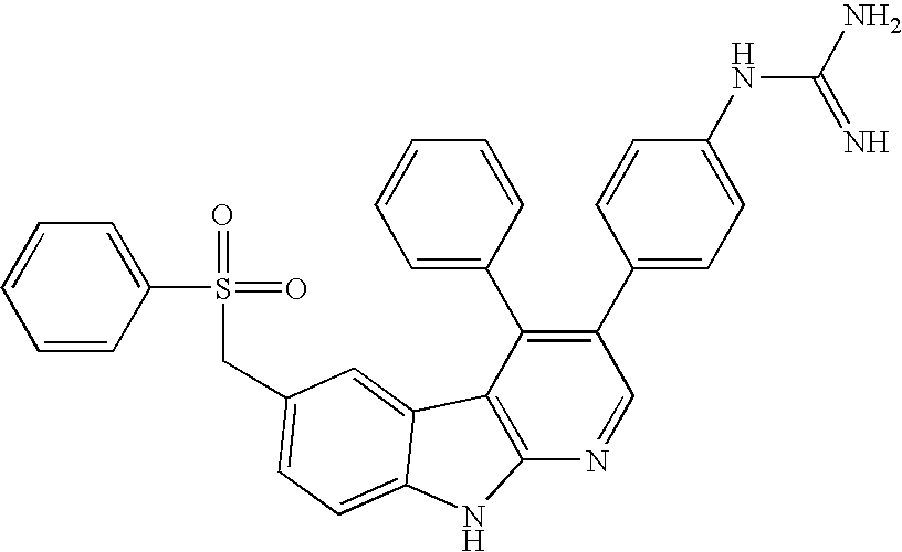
C(C1=CC=C2C(=C1)C1=C(N=CC(C3=CC=C(NC(N)=N)C=C3)=C1C1=CC=CC=C1)N2)S(=O)(=O)C1=CC=CC=C1
